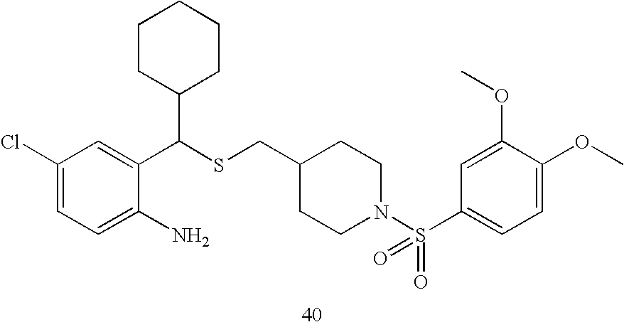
C1=C(N)C(C(SCC2CCN(S(C3=CC=C(OC)C(OC)=C3)(=O)=O)CC2)C2CCCCC2)=CC(Cl)=C1
